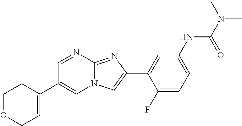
C1=NC2=NC(C3=CC(NC(N(C)C)=O)=CC=C3F)=CN2C=C1C1=CCOCC1
